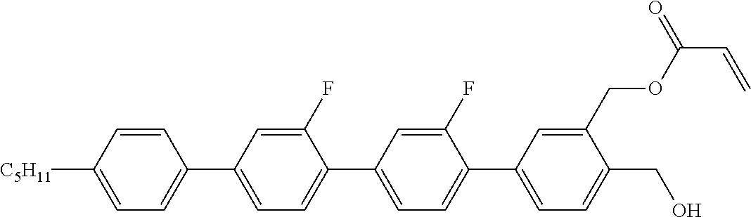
C1=CC([C5H11])=CC=C1C1=CC=C(C2=CC=C(C3=CC=C(CO)C(COC(C=C)=O)=C3)C(F)=C2)C(F)=C1
